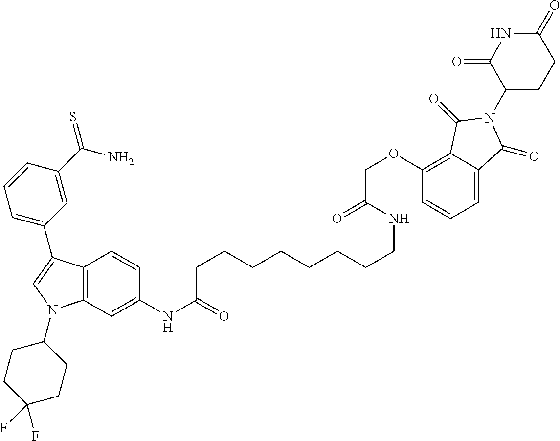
C12=C(C=C(NC(=O)CCCCCCCCNC(COC3=C4C(=CC=C3)C(=O)N(C3CCC(=O)NC3=O)C4=O)=O)C=C1)N(C1CCC(F)(F)CC1)C=C2C1=CC=CC(C(N)=S)=C1
